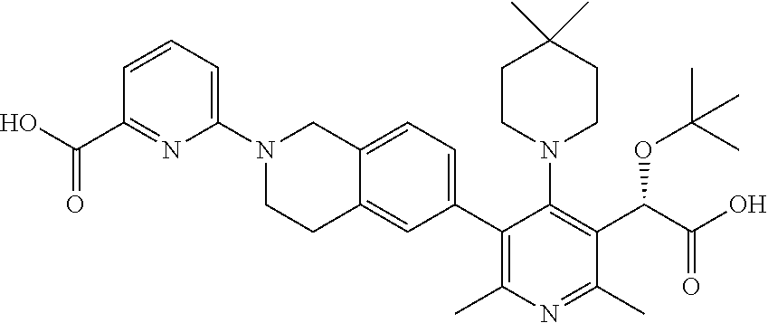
C1=CC=C(N2CCC3=CC(C4=C(C)N=C(C)C(C(OC(C)(C)C)C(=O)O)=C4N4CCC(C)(C)CC4)=CC=C3C2)N=C1C(O)=O
